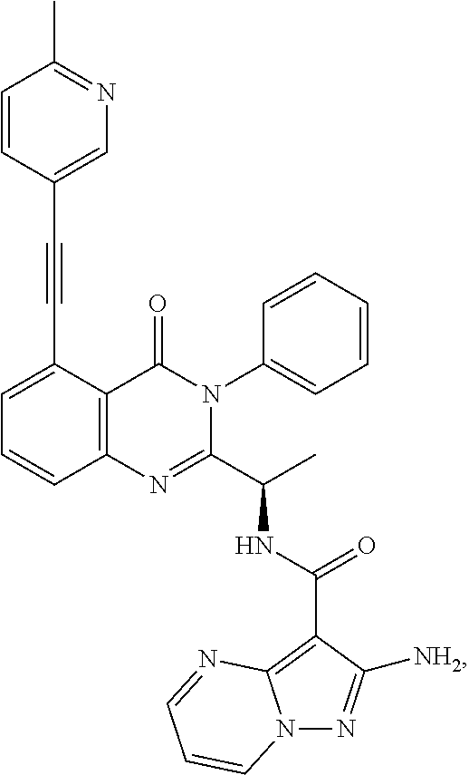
C1(C#CC2=CN=C(C)C=C2)=CC=CC2=C1C(=O)N(C1=CC=CC=C1)C(C(C)NC(C1=C3N(N=C1[NH2])C=CC=N3)=O)=N2
